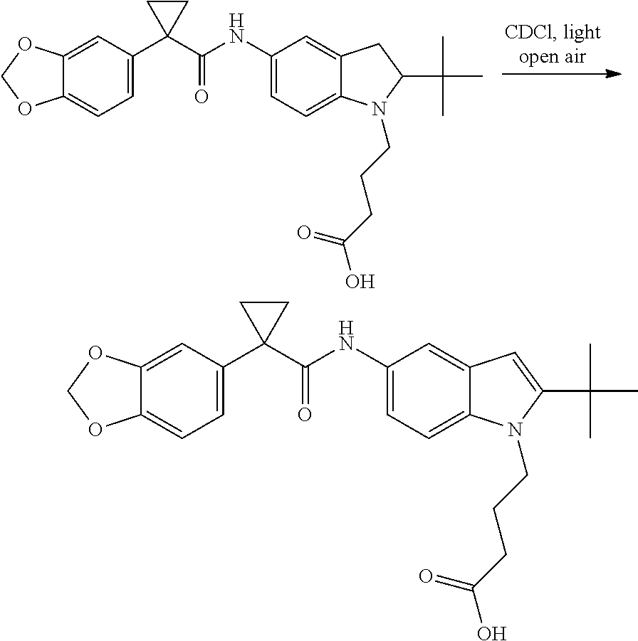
C1=C(C2(C(NC3=CC=C4C(=C3)CC(C(C)(C)C)N4CCCC(O)=O)=O)CC2)C=C2C(=C1)OCO2.C1=C(C2(C(NC3=CC=C4C(=C3)C=C(C(C)(C)C)N4CCCC(O)=O)=O)CC2)C=C2C(=C1)OCO2
